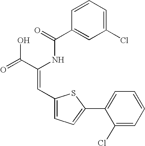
C1=CC=C(Cl)C=C1C(=O)NC(C(=O)O)=CC1=CC=C(C2=CC=CC=C2Cl)S1
